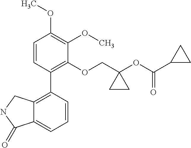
C1=CC(C2=C3C(=CC=C2)C(=O)NC3)=C(OCC2(OC(C3CC3)=O)CC2)C(OC)=C1OC
